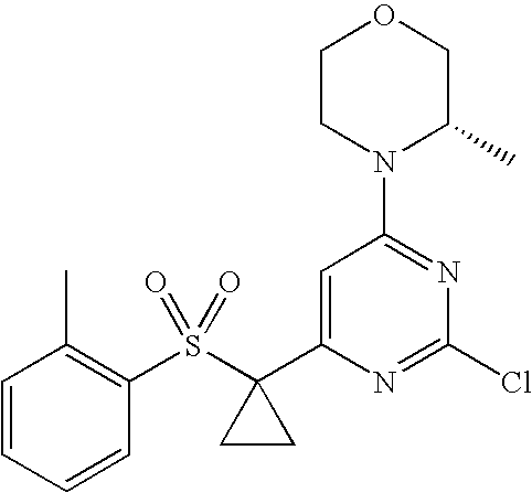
C1(S(C2(C3=CC(N4C(C)COCC4)=NC(Cl)=N3)CC2)(=O)=O)=C(C)C=CC=C1
